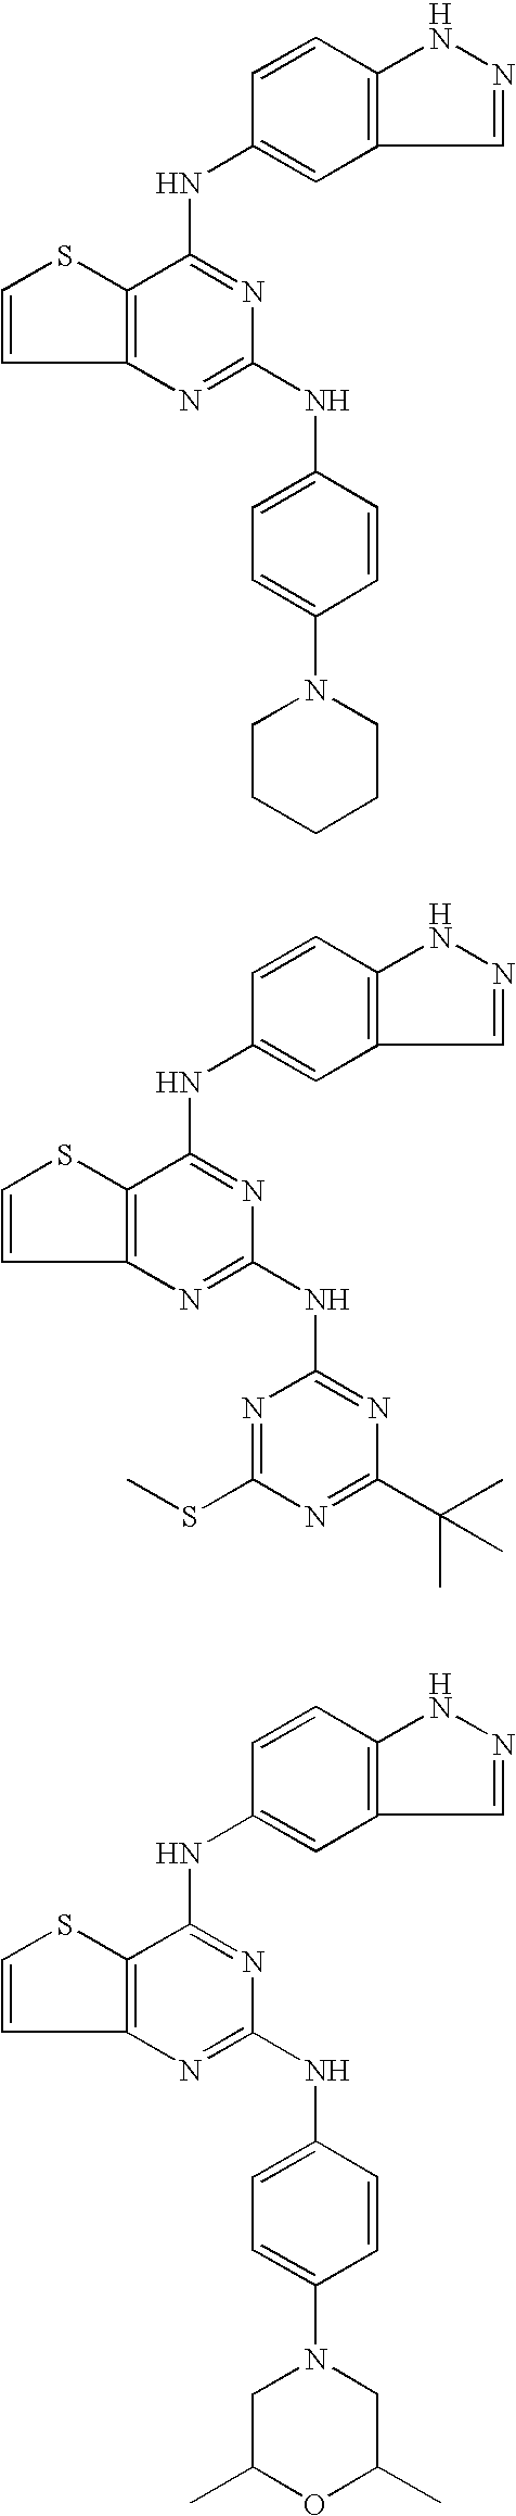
C12=C(N=C(NC3=CC=C(N4CCCCC4)C=C3)N=C1NC1=CC3=C(C=C1)NN=C3)C=CS2.C12=C(N=C(NC3=NC(C(C)(C)C)=NC(SC)=N3)N=C1NC1=CC3=C(C=C1)NN=C3)C=CS2.C12=C(N=C(NC3=CC=C(N4CC(C)OC(C)C4)C=C3)N=C1NC1=CC3=C(C=C1)NN=C3)C=CS2
